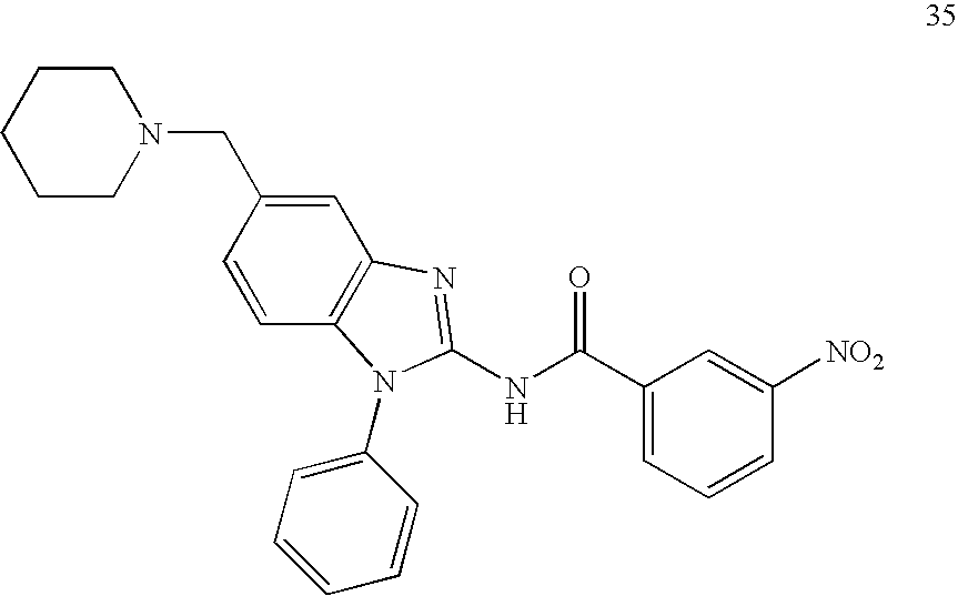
C1CN(CC2=CC3=C(C=C2)N(C2=CC=CC=C2)C(NC(C2=CC=CC([NO2])=C2)=O)=N3)CCC1
